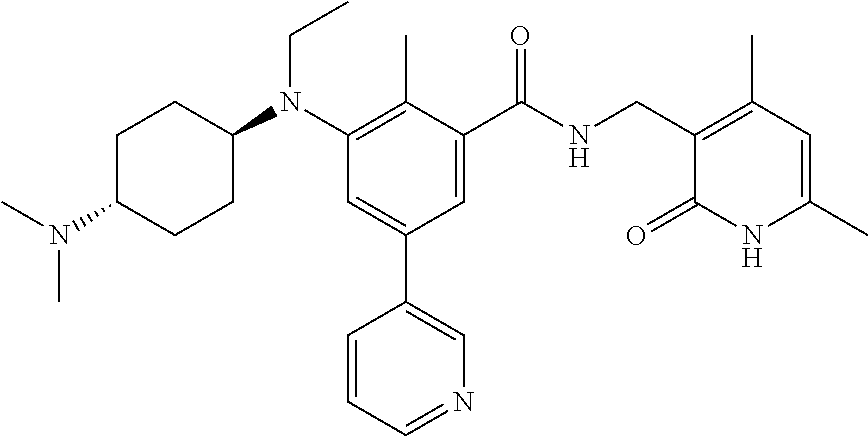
C1C(N(C)C)CCC(N(C2=C(C)C(C(NCC3=C(C)C=C(C)NC3=O)=O)=CC(C3=CN=CC=C3)=C2)CC)C1
